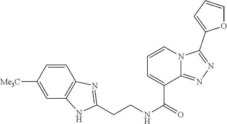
C(CNC(=O)C1=CC=CN2C1=NN=C2C1=CC=CO1)C1=NC2=C(C=C([Me3C])C=C2)N1
